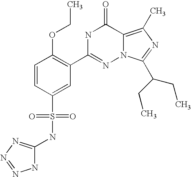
C1=CC(S(NC2=NN=NN2)(=O)=O)=CC(C2=NN3C(=C(C)N=C3C(CC)CC)C(=O)N2)=C1OCC
